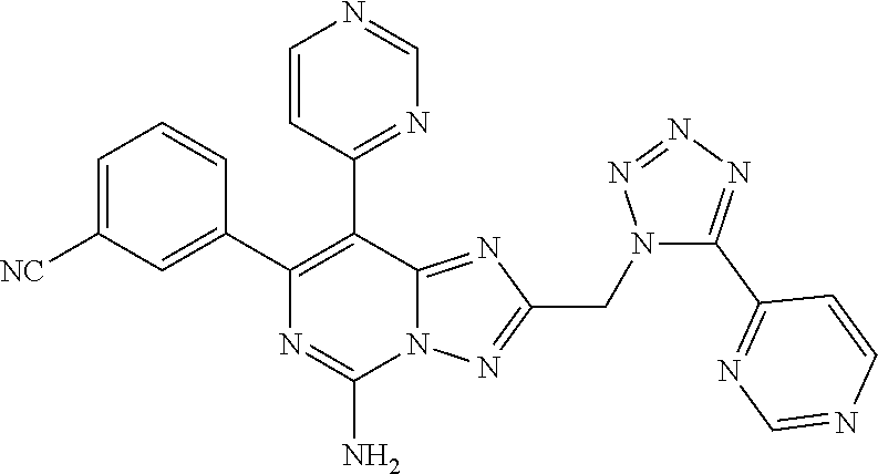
C1=C([NC])C=C(C2=C(C3=NC=NC=C3)C3=NC(CN4C(C5=NC=NC=C5)=NN=N4)=NN3C(N)=N2)C=C1
